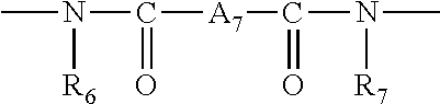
CN(C([A7]C(N(C)[R7])=O)=O)[R6]
